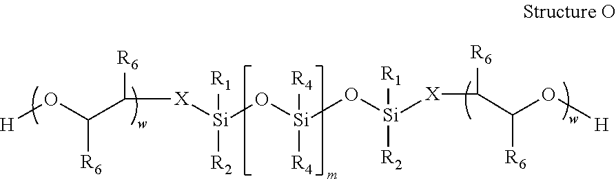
[H]OC(C([R6])[X][Si](O[Si](O[Si]([X]C(C(O[H])[R6])[R6])([R1])[R2])([R4])[R4])([R1])[R2])[R6]
